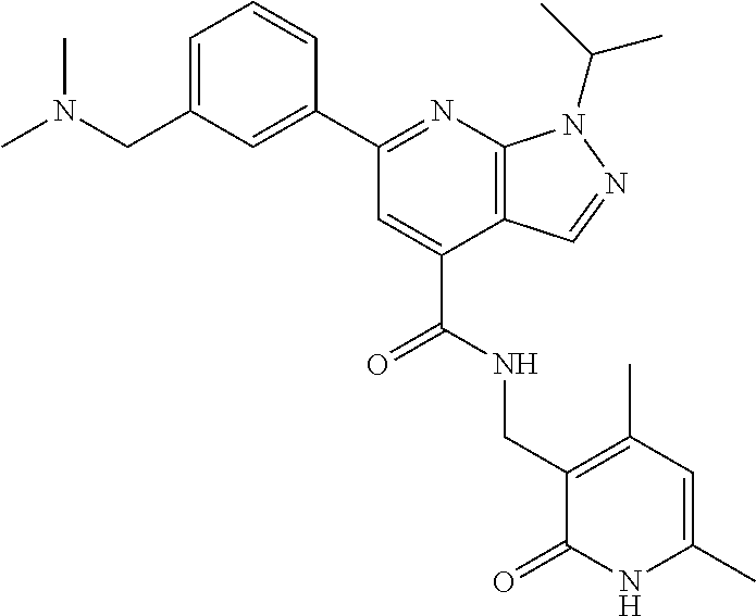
CN(C)CC1=CC=CC(C2=NC3=C(C(C(=O)NCC4=C(C)C=C(C)NC4=O)=C2)C=NN3C(C)C)=C1
